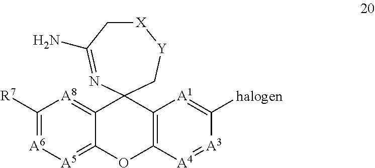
C1([R7])=[A6][A5]=C2C(=[A8]1)C1(C3=C(O2)[A4]=[A3]C([halogen])=[A1]3)C[Y][X]CC(N)=N1
